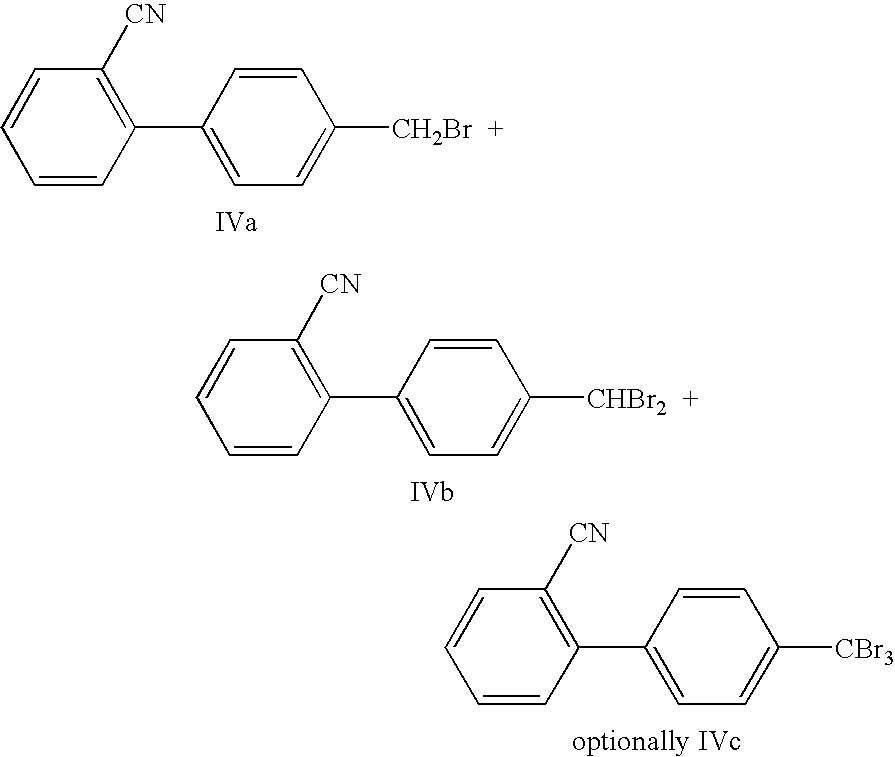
C1=CC(C2=CC=C([CH2Br])C=C2)=C([CN])C=C1.C1=CC(C2=CC=C([CHBr2])C=C2)=C([CN])C=C1.C1=CC(C2=CC=C([CBr3])C=C2)=C([CN])C=C1
